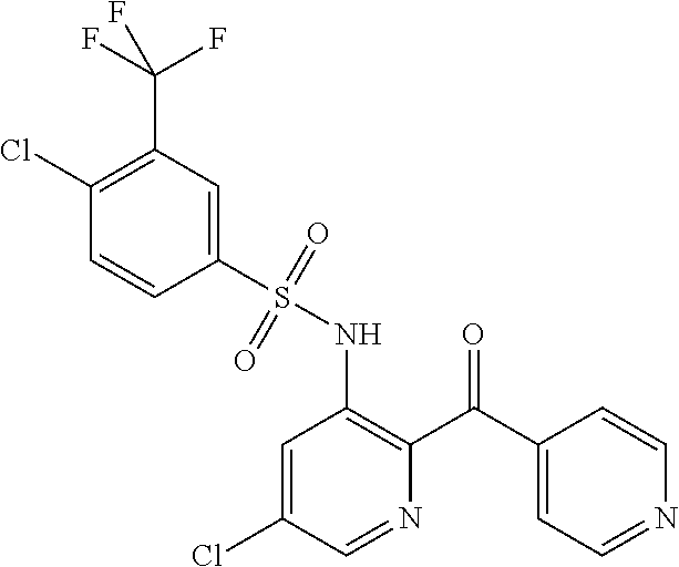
C1(S(NC2=C(C(C3=CC=NC=C3)=O)N=CC(Cl)=C2)(=O)=O)=CC(C(F)(F)F)=C(Cl)C=C1
